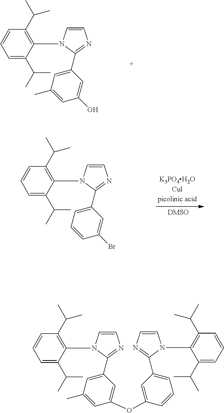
C1=CN(C2=C(C(C)C)C=CC=C2C(C)C)C(C2=CC(C)=CC(OC3=CC(C4=NC=CN4C4=C(C(C)C)C=CC=C4C(C)C)=CC=C3)=C2)=N1.C1=CN(C2=C(C(C)C)C=CC=C2C(C)C)C(C2=CC(C)=CC(O)=C2)=N1.C1=CN(C2=C(C(C)C)C=CC=C2C(C)C)C(C2=CC=CC(Br)=C2)=N1
